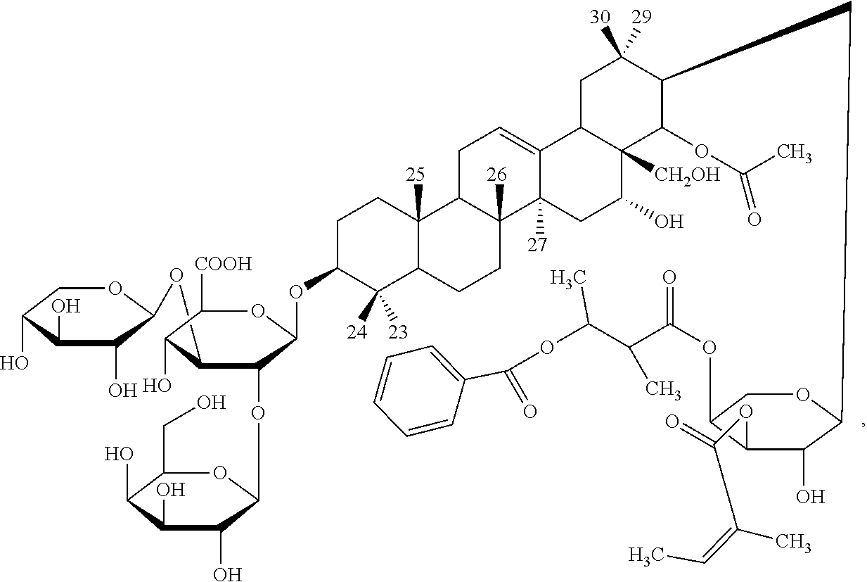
OC1C(O)C(O)COC1OCC1C(O)C([COOH])OC(OC2C([24])([23])C3C([25])(CC2)C2C([26])(CC3)C3([27])C(=CC2)C2C([CH2OH])(C(O)C3)C(OC(C)=O)C(CC3C(O)C(OC(=O)C(=CC)C)C(OC(C(C(OC(C4=CC=CC=C4)=O)C)C)=O)CO3)C([30])([29])C2)C1OC1C(O)C(O)C(O)C(CO)O1
